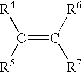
C(=C([R7])[R6])([R4])[R5]
